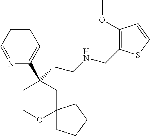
N1=CC=CC=C1C1(CCNCC2=C(OC)C=CS2)CCOC2(C1)CCCC2
